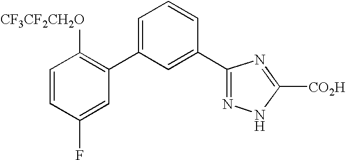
C1(C2=CC=CC(C3=NNC([CO2H])=N3)=C2)=C([CF3CF2CH2O])C=CC(F)=C1
